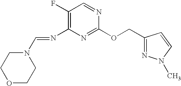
C1(F)=C(N=CN2CCOCC2)N=C(OCC2=NN(C)C=C2)N=C1
